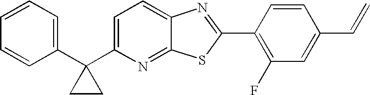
C1(C2(C3=CC=CC=C3)CC2)=CC=C2C(=N1)SC(C1=C(F)C=C(C=C)C=C1)=N2
